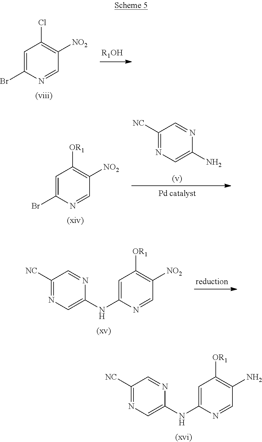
C1=C(Br)N=CC([NO2])=C1Cl.[R1OH].C1([NC])=NC=C(N)N=C1.C1=C(Br)N=CC([NO2])=C1[OR1].C1([NC])=NC=C(NC2=CC([OR1])=C([NO2])C=N2)N=C1.C1([NC])=NC=C(NC2=CC([OR1])=C(N)C=N2)N=C1
